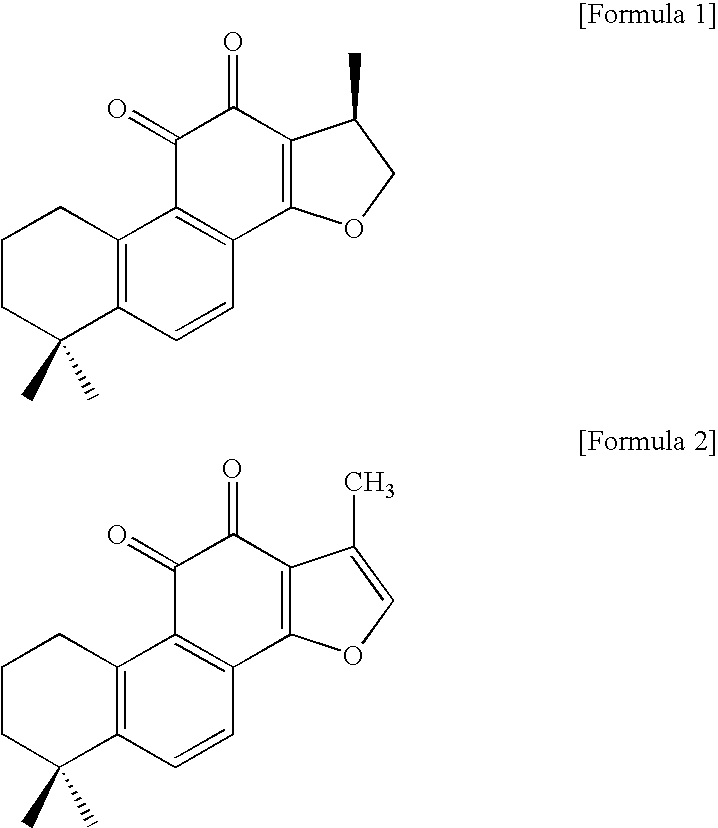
C1CC(C)(C)C2=C(C1)C1=C(C=C2)C2=C(C(=O)C1=O)C(C)CO2.C1CC(C)(C)C2=C(C1)C1=C(C=C2)C2=C(C(=O)C1=O)C(C)=CO2
